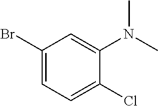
C1(Br)=CC=C(Cl)C(N(C)C)=C1
